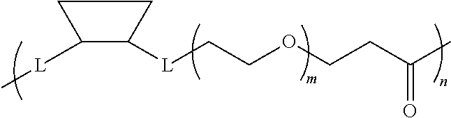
[L](C1CCC1[L]CCOCCC(=O)C)C
